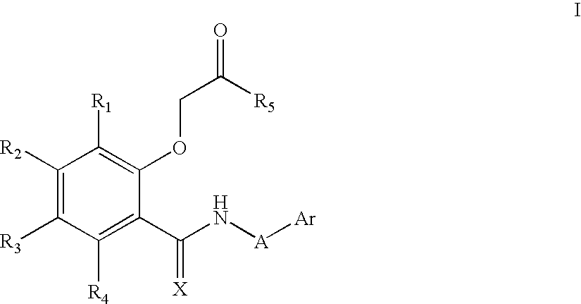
C1([R2])=C([R3])C([R4])=C(C(N[A][Ar])=[X])C(OCC([R5])=O)=C1[R1]
